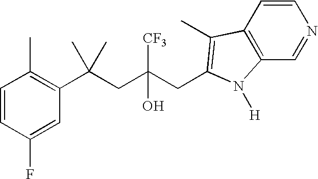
C1=CC(F)=CC(C(CC(CC2=C(C)C3=C(C=NC=C3)N2[H])([CF3])O)(C)C)=C1C
